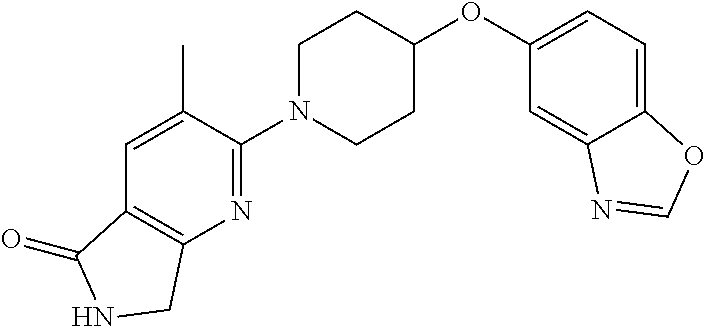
C12=CC=C(OC3CCN(C4=NC5=C(C=C4C)C(=O)NC5)CC3)C=C1N=CO2
